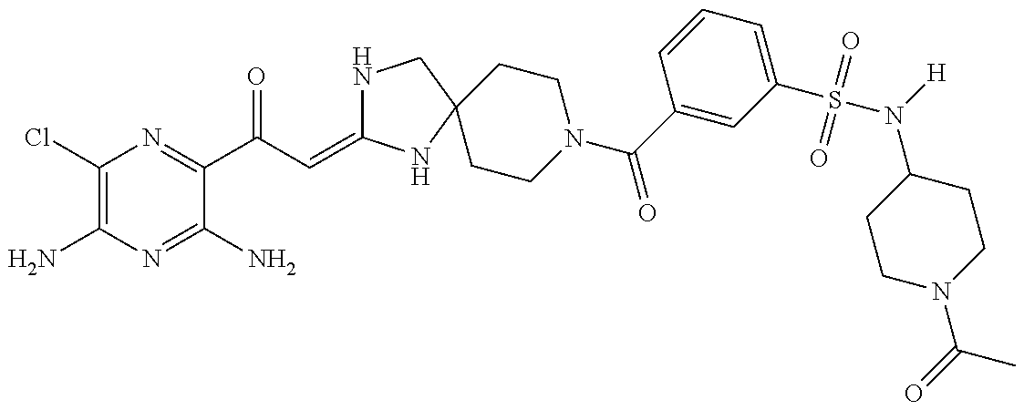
C1(Cl)=C(N)N=C(N)C(C(C=C2NCC3(N2)CCN(C(=O)C2=CC(S(=O)(=O)N([H])C4CCN(C(=O)C)CC4)=CC=C2)CC3)=O)=N1
